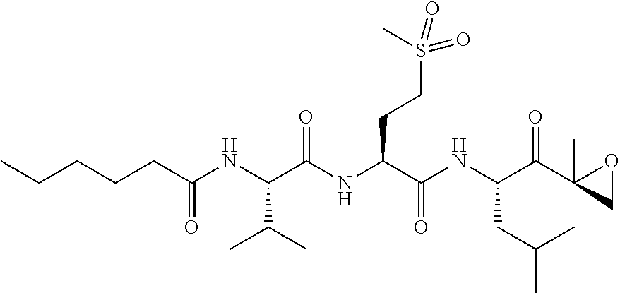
CCCCCC(NC(C(NC(C(NC(C(C1(C)CO1)=O)CC(C)C)=O)CCS(C)(=O)=O)=O)C(C)C)=O
